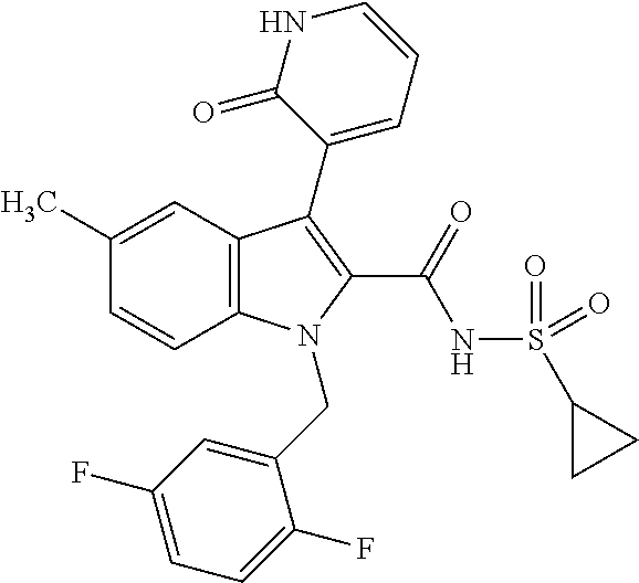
C1(C)=CC2=C(C=C1)N(CC1=CC(F)=CC=C1F)C(C(NS(C1CC1)(=O)=O)=O)=C2C1=CC=CNC1=O
